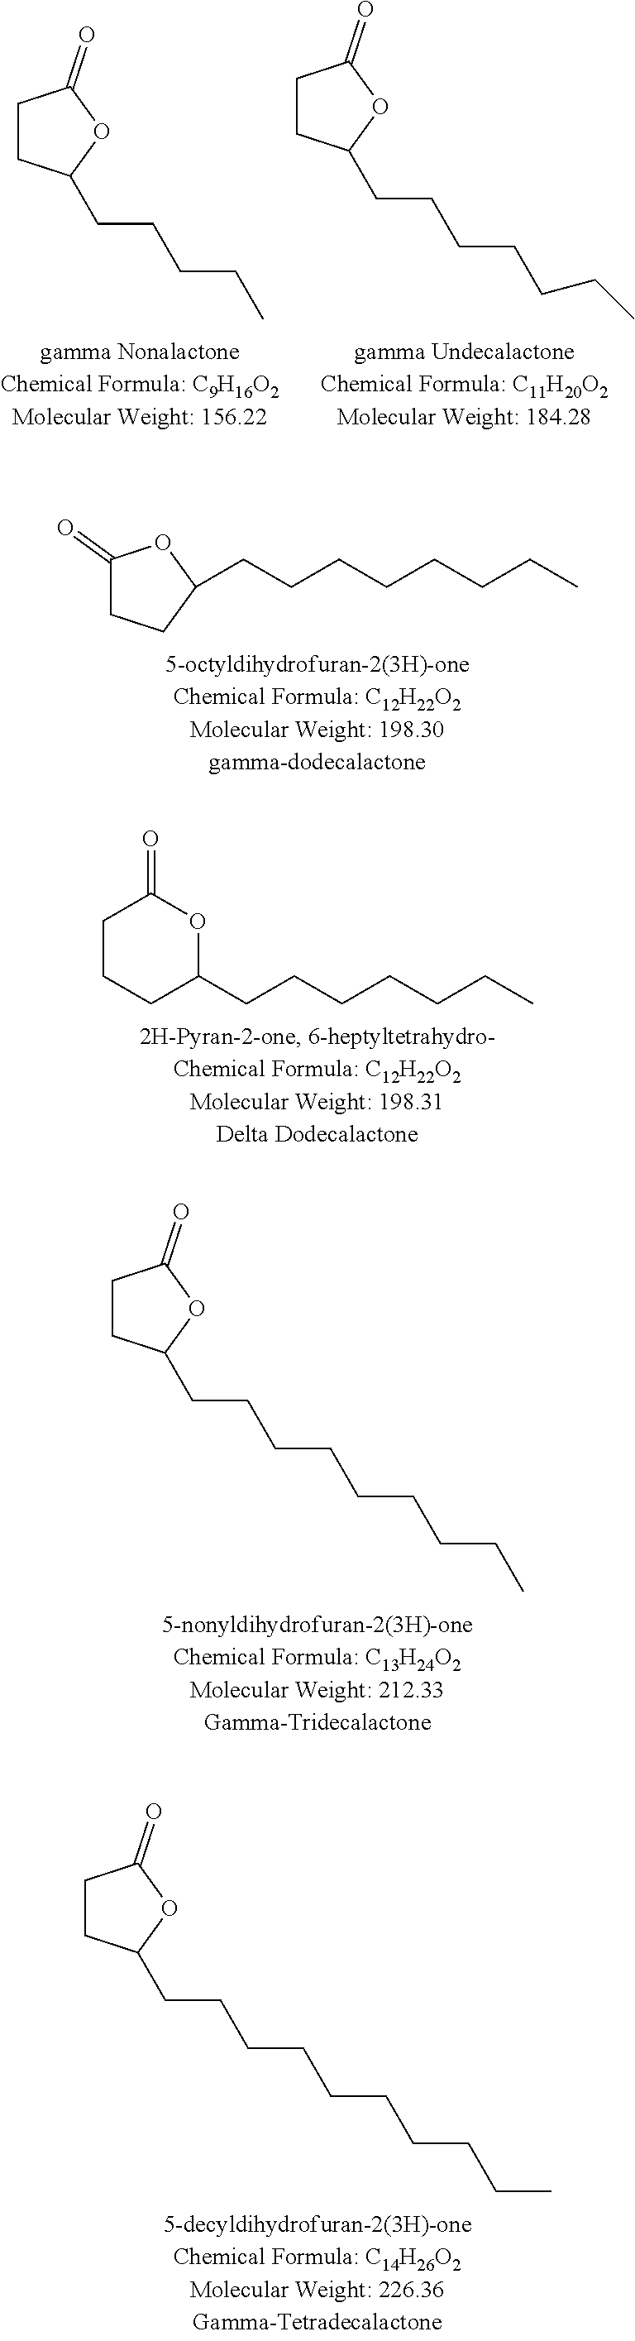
C1CC(CCCCC)OC1=O.C1CC(CCCCCCC)OC1=O.C1(=O)CCC(CCCCCCCC)O1.C1CCC(CCCCCCC)OC1=O.C1CC(CCCCCCCCC)OC1=O.C1CC(CCCCCCCCCC)OC1=O
